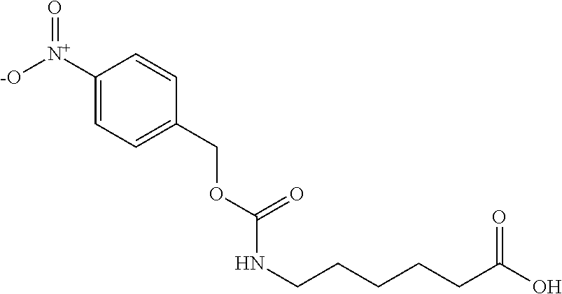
C1([N+]([-O])=O)=CC=C(COC(NCCCCCC(O)=O)=O)C=C1
